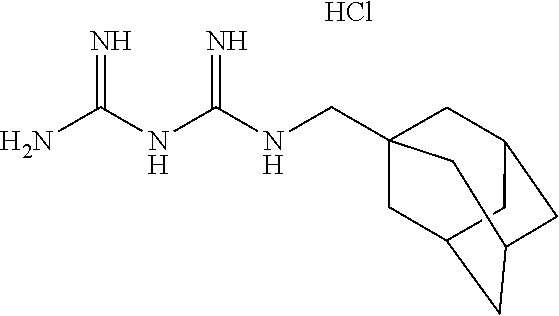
Cl.C(NC(NC(N)=N)=N)C12CC3CC(CC(C1)C3)C2
